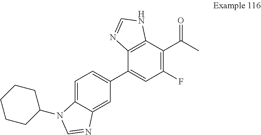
C1=C2C(=CC(C3=CC(F)=C(C(C)=O)C4=C3N=CN4)=C1)N=CN2C1CCCCC1
